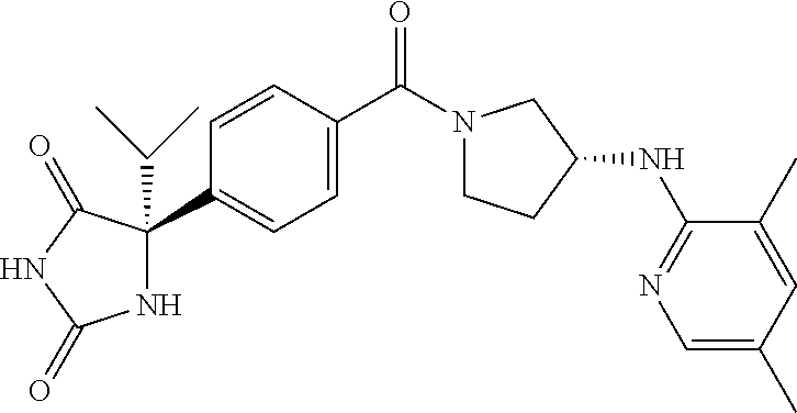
N1C(C(C)C)(C2=CC=C(C(N3CCC(NC4=NC=C(C)C=C4C)C3)=O)C=C2)C(=O)NC1=O
